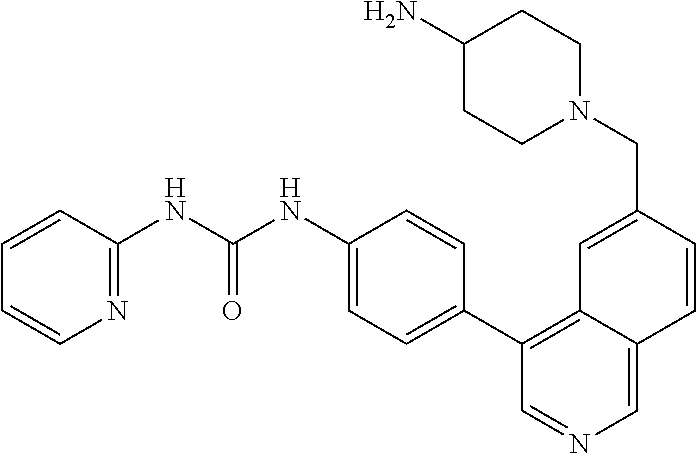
N1(CC2=CC3=C(C4=CC=C(NC(NC5=NC=CC=C5)=O)C=C4)C=NC=C3C=C2)CCC(N)CC1
